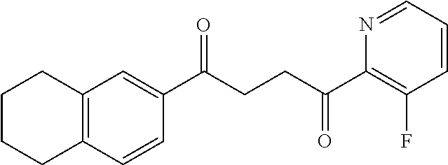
C1(C(CCC(C2=C(F)C=CC=N2)=O)=O)=CC2=C(C=C1)CCCC2
